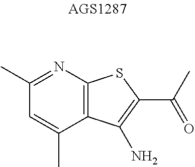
C1=C(C)C2=C(N=C1C)SC(C(C)=O)=C2N
